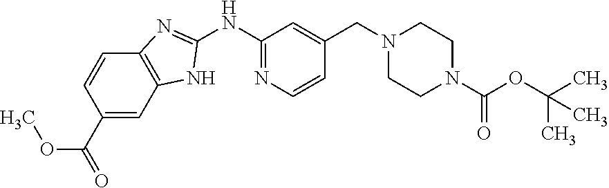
C1(NC2=NC=CC(CN3CCN(C(OC(C)(C)C)=O)CC3)=C2)=NC2=C(N1)C=C(C(=O)OC)C=C2
